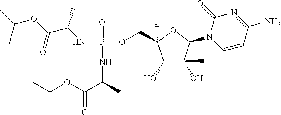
C(C)(OC(=O)C(C)NP(=O)(OCC1(F)C(O)C(O)(C)C(N2C=CC(N)=NC2=O)O1)NC(C)C(=O)OC(C)C)C
